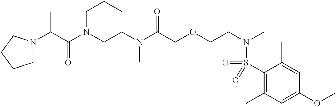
C1(N(C(COCCN(C)S(=O)(C2=C(C)C=C(OC)C=C2C)=O)=O)C)CCCN(C(C(C)N2CCCC2)=O)C1
